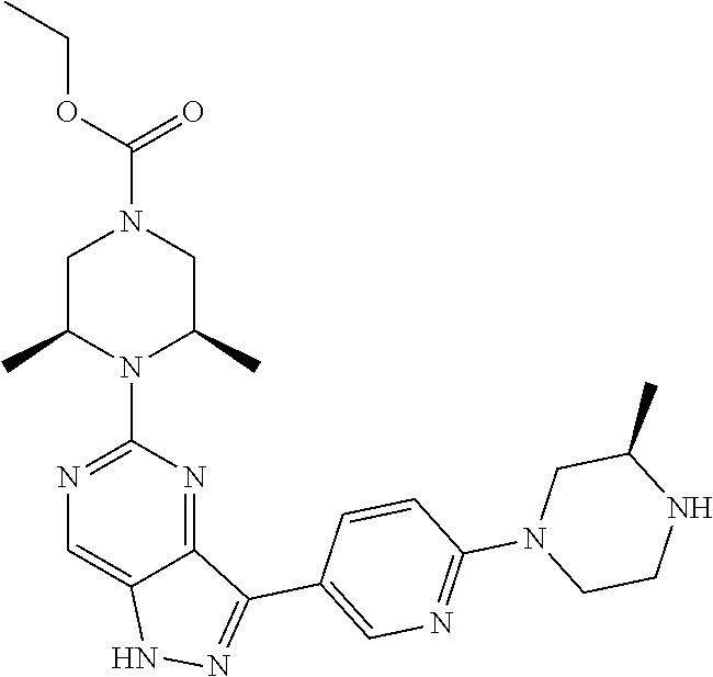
C1C(C)N(C2=NC=C3C(=N2)C(C2=CN=C(N4CCNC(C)C4)C=C2)=NN3)C(C)CN1C(OCC)=O
